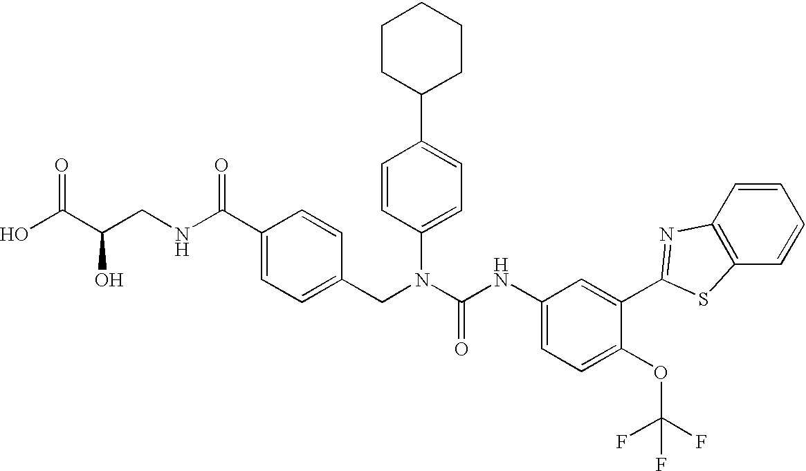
OC(C(CNC(C1=CC=C(CN(C(NC2=CC=C(OC(F)(F)F)C(C3=NC4=C(S3)C=CC=C4)=C2)=O)C2=CC=C(C3CCCCC3)C=C2)C=C1)=O)O)=O
